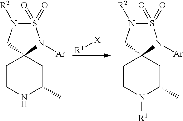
[R1][X].S1(=O)(=O)N([R2])CC2(N1[Ar])CCNC(C)C2.S1(=O)(=O)N([R2])CC2(N1[Ar])CCN([R1])C(C)C2
